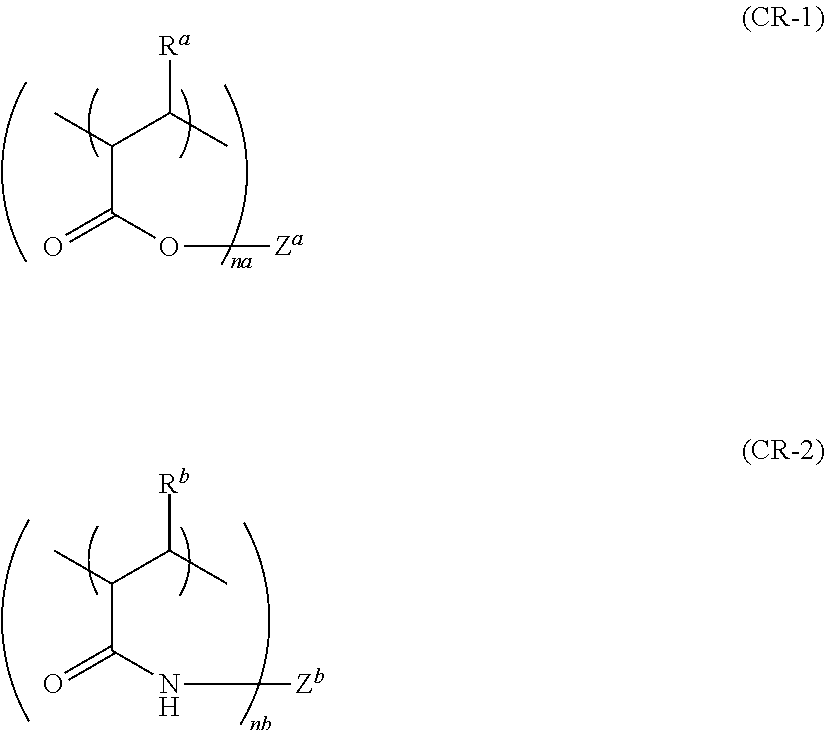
[Ra]C(C)C(C)C(O[Za])=O.[Rb]C(C)C(C)C(N[Zb])=O
